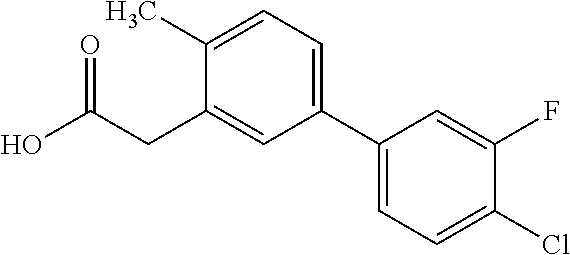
C1(C2=CC=C(Cl)C(F)=C2)=CC=C(C)C(CC(O)=O)=C1
